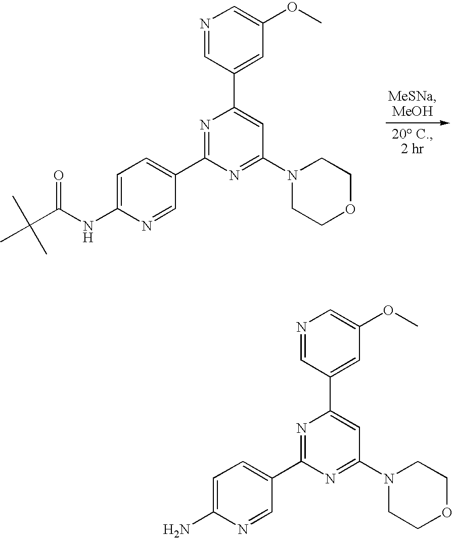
C1=C(NC(=O)C(C)(C)C)N=CC(C2=NC(C3=CC(OC)=CN=C3)=CC(N3CCOCC3)=N2)=C1.C1=C(N)N=CC(C2=NC(C3=CC(OC)=CN=C3)=CC(N3CCOCC3)=N2)=C1
